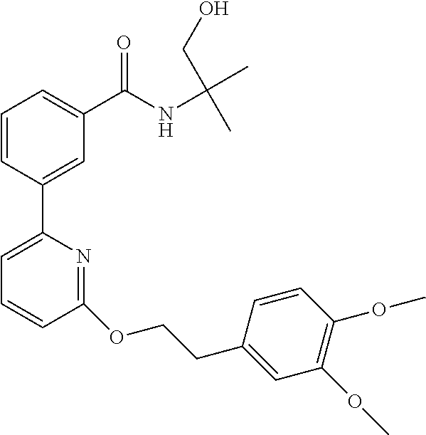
C1=CC(C2=CC=CC(OCCC3=CC(OC)=C(OC)C=C3)=N2)=CC(C(NC(C)(CO)C)=O)=C1
